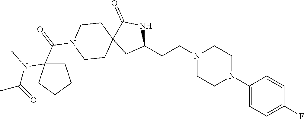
C1(N2CCN(CCC3NC(=O)C4(C3)CCN(C(=O)C3(N(C(C)=O)C)CCCC3)CC4)CC2)=CC=C(F)C=C1
